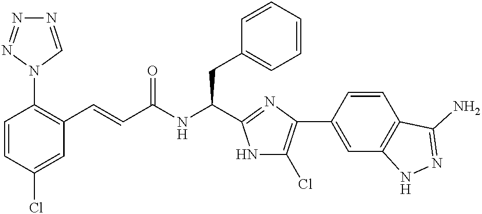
C1=CC(Cl)=CC(C=CC(NC(CC2=CC=CC=C2)C2=NC(C3=CC4=C(C=C3)C(N)=NN4)=C(Cl)N2)=O)=C1N1C=NN=N1
